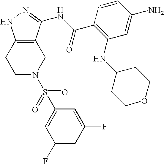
C1C2=C(CCN1S(C1=CC(F)=CC(F)=C1)(=O)=O)NN=C2NC(C1=C(NC2CCOCC2)C=C(N)C=C1)=O
